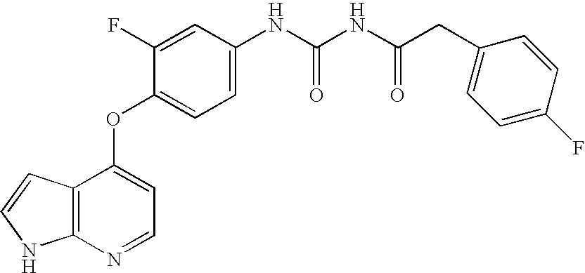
C1=CC2=C(N1)N=CC=C2OC1=CC=C(NC(NC(CC2=CC=C(F)C=C2)=O)=O)C=C1F
